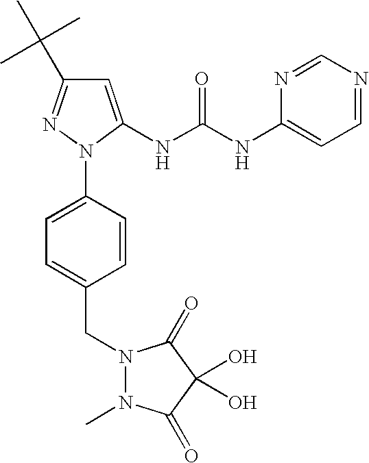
C1=C(NC(NC2=CC=NC=N2)=O)N(C2=CC=C(CN3N(C)C(=O)C(O)(O)C3=O)C=C2)N=C1C(C)(C)C
